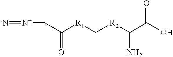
[-N]=[N+]=CC([R1]C[R2]C(C(O)=O)N)=O
